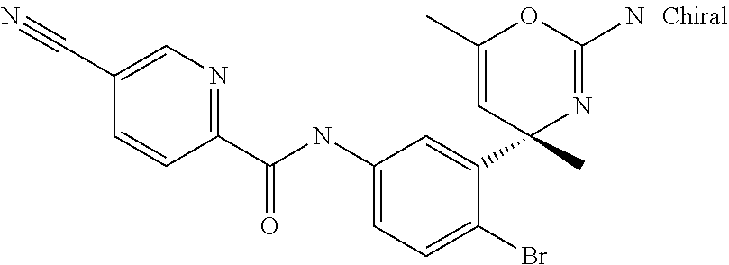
C1(C(NC2=CC=C(Br)C(C3(C)N=C(N)OC(C)=C3)=C2)=O)=NC=C(C#N)C=C1
